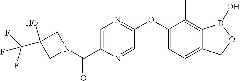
C1(OC2=NC=C(C(=O)N3CC(O)(C(F)(F)F)C3)N=C2)=CC=C2C(=C1C)B(O)OC2
